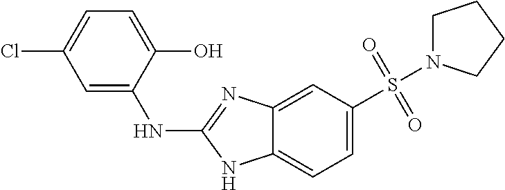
C1N(S(C2=CC=C3C(=C2)N=C(NC2=CC(Cl)=CC=C2O)N3)(=O)=O)CCC1
